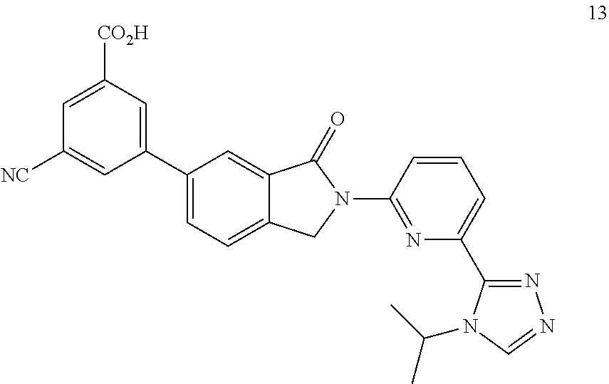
C1(C2=CC=C3C(=C2)C(=O)N(C2=NC(C4=NN=CN4C(C)C)=CC=C2)C3)=CC([CO2H])=CC([NC])=C1
